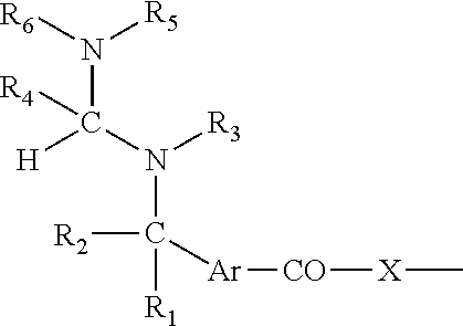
N(C(N([R3])C([R1])([R2])[Ar][CO][X]C)([H])[R4])([R6])[R5]
